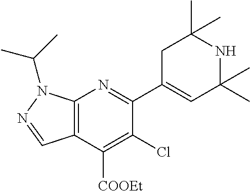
C12=C(C([COOEt])=C(Cl)C(C3=CC(C)(C)NC(C)(C)C3)=N1)C=NN2C(C)C
